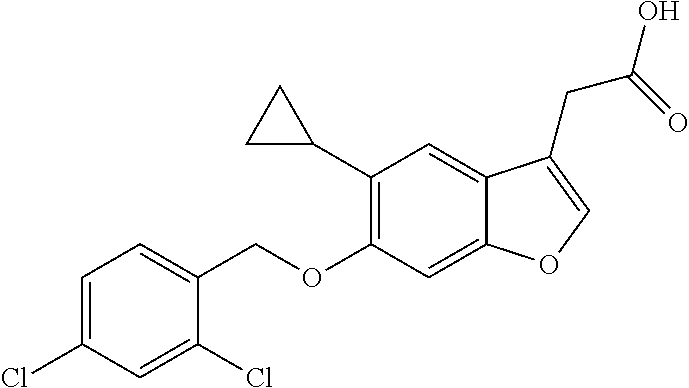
C1=C(Cl)C=C(Cl)C(COC2=C(C3CC3)C=C3C(=C2)OC=C3CC(=O)O)=C1
